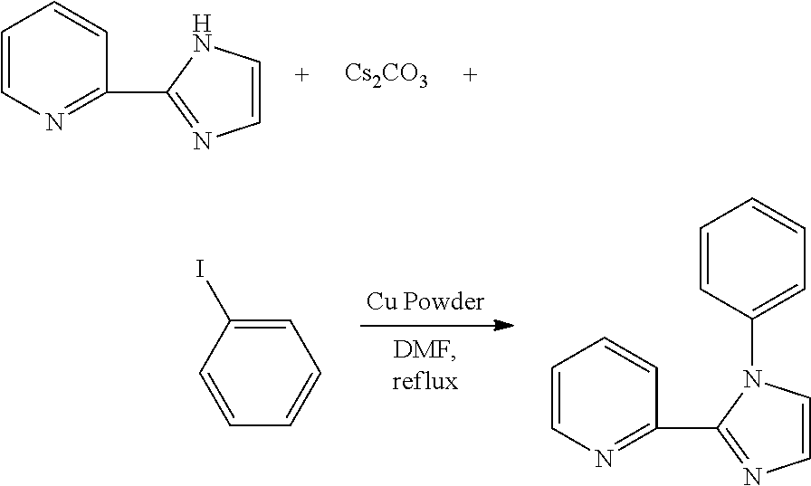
C1=CN=C(C2=NC=CN2)C=C1.[Cs2CO3].C1=C(I)C=CC=C1.C1=CN=C(C2=NC=CN2C2=CC=CC=C2)C=C1
